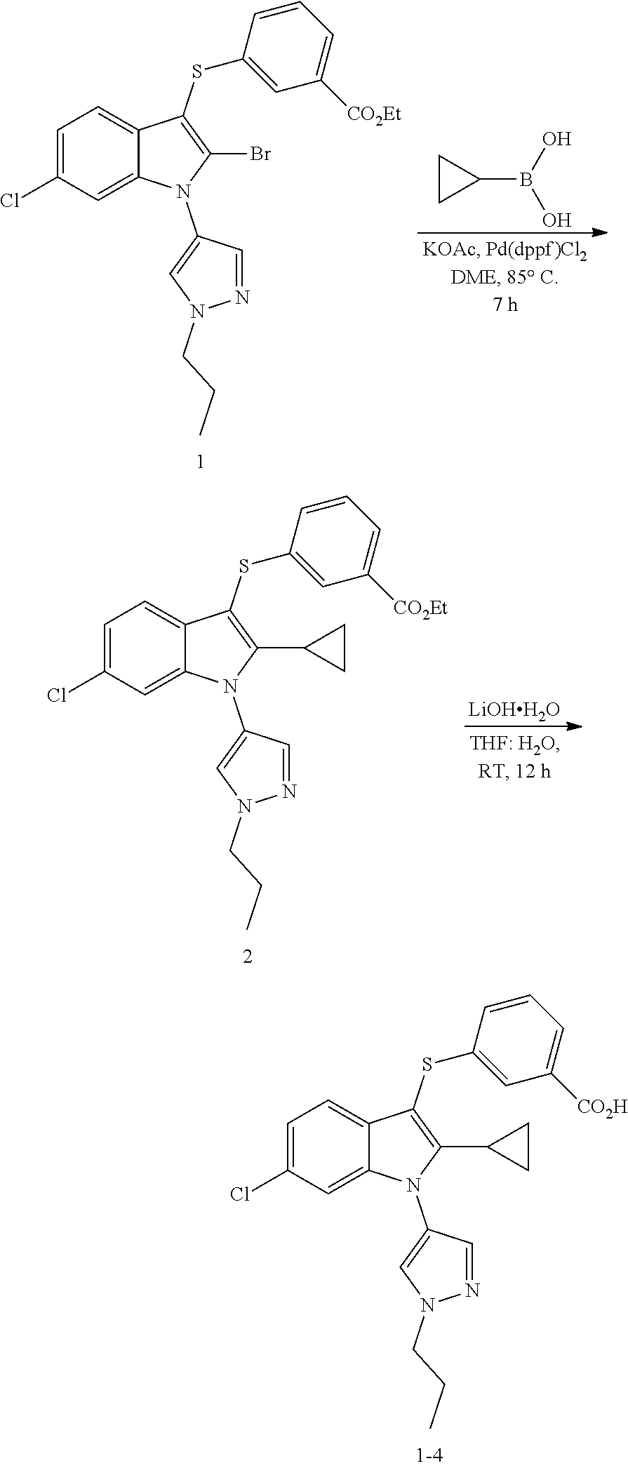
C1=C(Cl)C=C2C(=C1)C(SC1=CC([CO2H])=CC=C1)=C(C1CC1)N2C1=CN(CCC)N=C1.C1=C(Cl)C=C2C(=C1)C(SC1=CC([CO2Et])=CC=C1)=C(Br)N2C1=CN(CCC)N=C1.B(C1CC1)(O)O.C1=C(Cl)C=C2C(=C1)C(SC1=CC([CO2Et])=CC=C1)=C(C1CC1)N2C1=CN(CCC)N=C1.[LiOHH2O]
